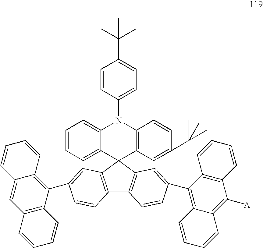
C12=C(C3(C4=C1C=CC(C1=C5C(=C([A])C6=C1C=CC=C6)C=CC=C5)=C4)C1=C(N(C4=CC=C(C(C)(C)C)C=C4)C4=CC=CC=C34)C=CC(C(C)(C)C)=C1)C=C(C1=C3C(=CC4=C1C=CC=C4)C=CC=C3)C=C2
